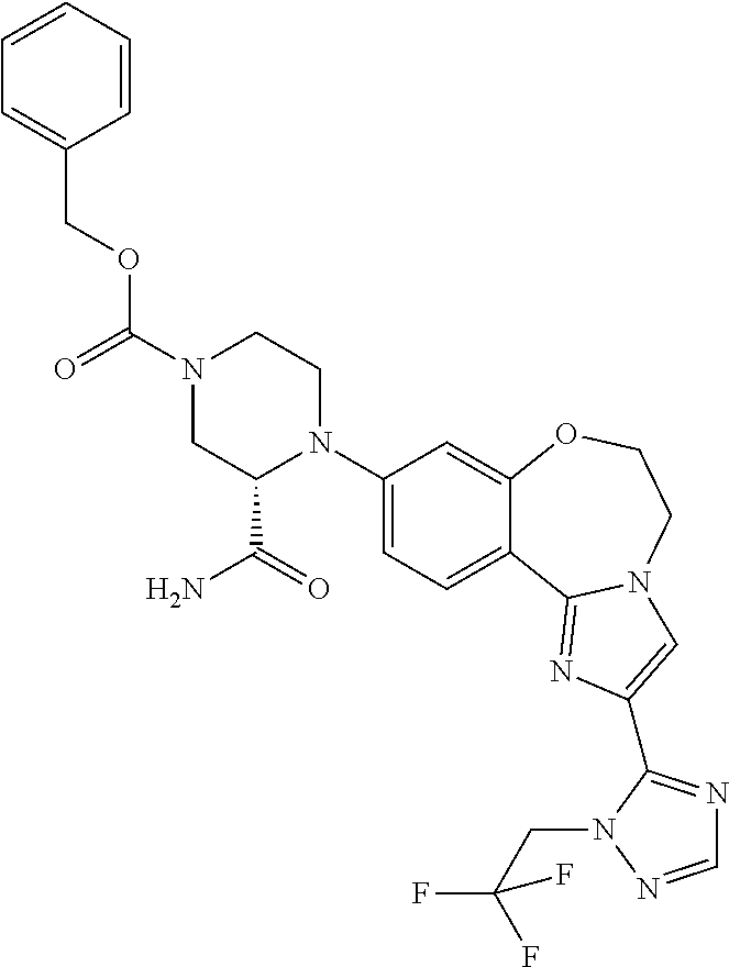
C1(N2C(C(N)=O)CN(C(OCC3=CC=CC=C3)=O)CC2)=CC=C2C(=C1)OCCN1C2=NC(C2=NC=NN2CC(F)(F)F)=C1
